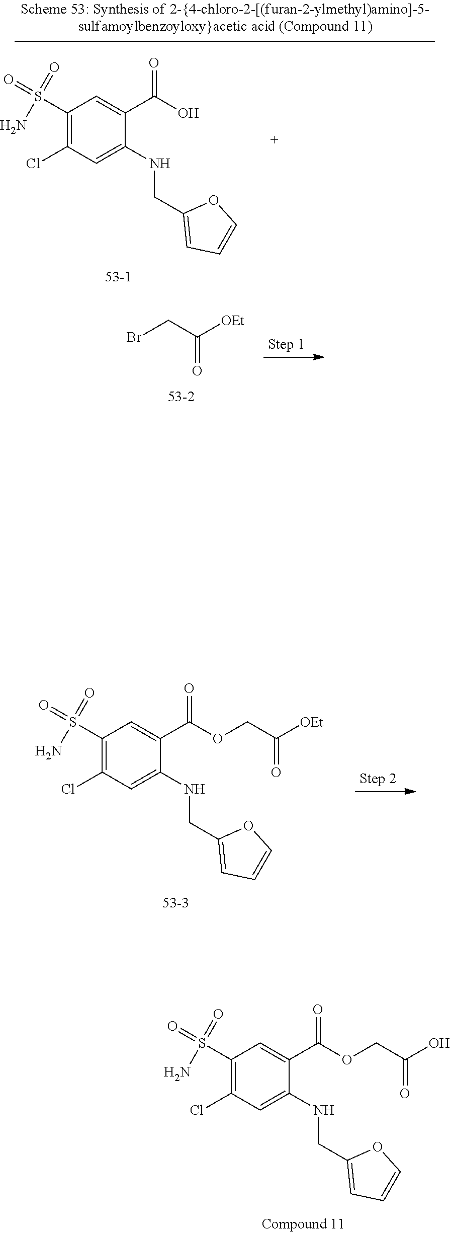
C(=O)(CBr)[OEt].O=S(N)(=O)C1=C(Cl)C=C(NCC2=CC=CO2)C(C(=O)OCC(=O)O)=C1.O=S(N)(=O)C1=C(Cl)C=C(NCC2=CC=CO2)C(C(=O)O)=C1.O=S(N)(=O)C1=C(Cl)C=C(NCC2=CC=CO2)C(C(=O)OCC(=O)[OEt])=C1
